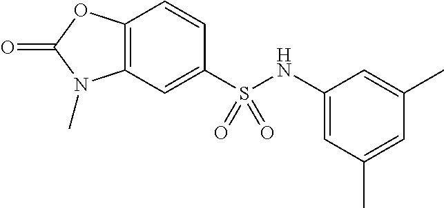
C1=CC2=C(C=C1S(NC1=CC(C)=CC(C)=C1)(=O)=O)N(C)C(=O)O2
